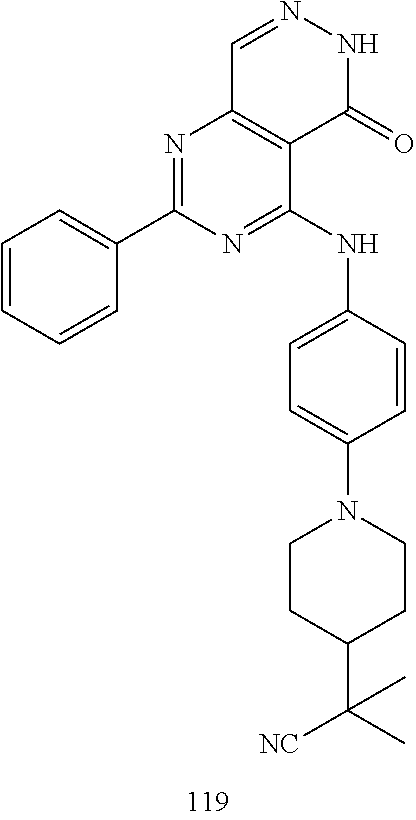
C1=NNC(=O)C2=C1N=C(C1=CC=CC=C1)N=C2NC1=CC=C(N2CCC(C([NC])(C)C)CC2)C=C1
